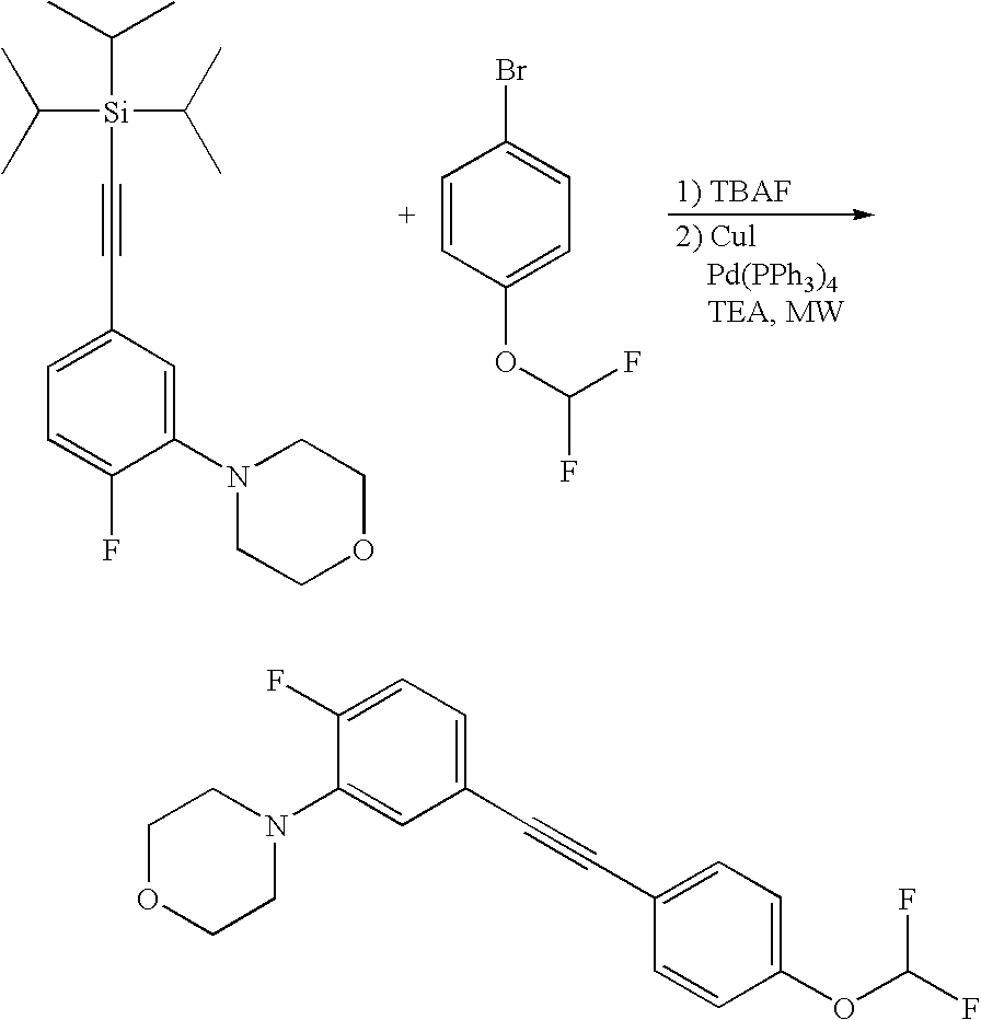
[Si](C(C)C)(C(C)C)(C(C)C)C#CC1=CC=C(F)C(N2CCOCC2)=C1.C1=CC(OC(F)F)=CC=C1Br.C1(C#CC2=CC=C(OC(F)F)C=C2)=CC=C(F)C(N2CCOCC2)=C1
